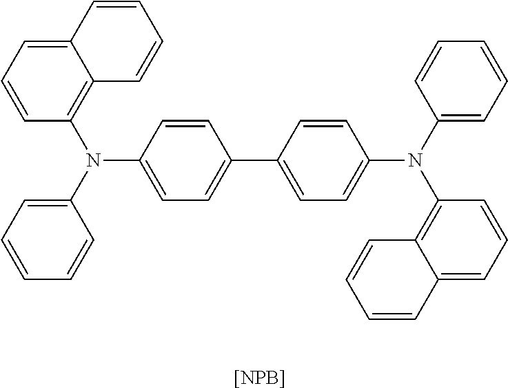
C12=CC=CC(N(C3=CC=CC=C3)C3=CC=C(C4=CC=C(N(C5=CC=CC=C5)C5=C6C(=CC=C5)C=CC=C6)C=C4)C=C3)=C1C=CC=C2.[[NPB]]
